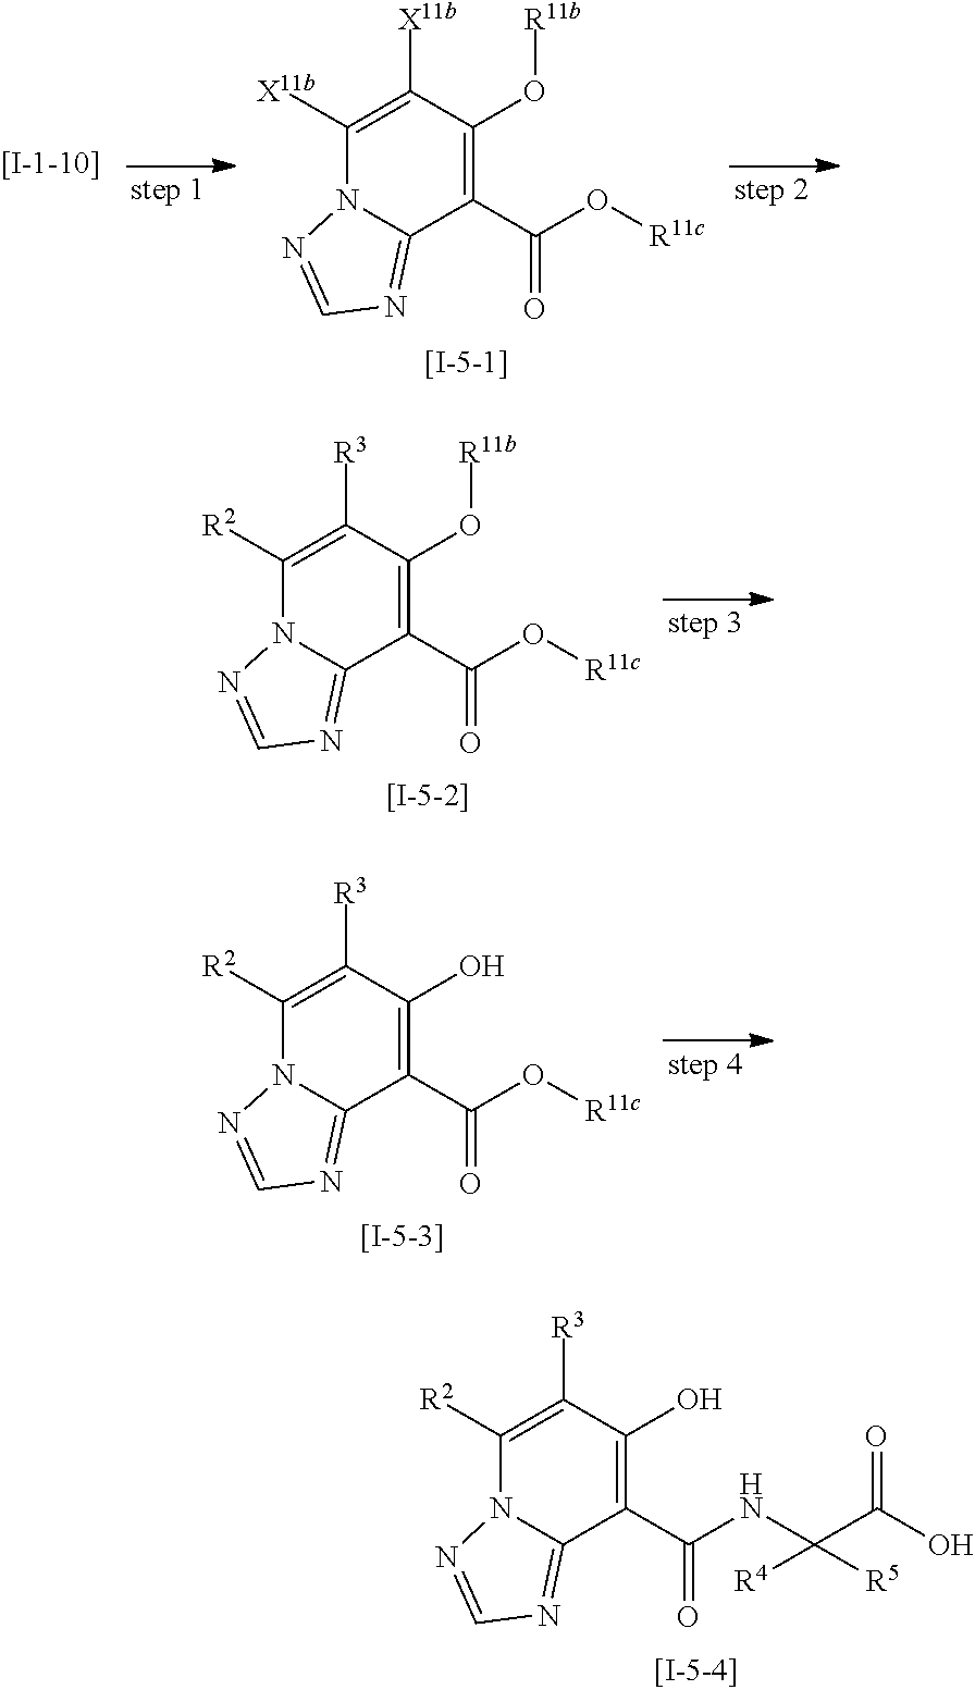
C1(O[R11b])=C(C(O[R11c])=O)C2=NC=NN2C([X11b])=C1[X11b].C1(O[R11b])=C(C(O[R11c])=O)C2=NC=NN2C([R2])=C1[R3].C1(O)=C(C(O[R11c])=O)C2=NC=NN2C([R2])=C1[R3].C1(O)=C(C(NC(C(O)=O)([R5])[R4])=O)C2=NC=NN2C([R2])=C1[R3]
